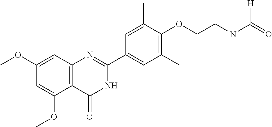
C12=C(C=C(OC)C=C1OC)N=C(C1=CC(C)=C(OCCN(C(=O)[H])C)C(C)=C1)NC2=O
